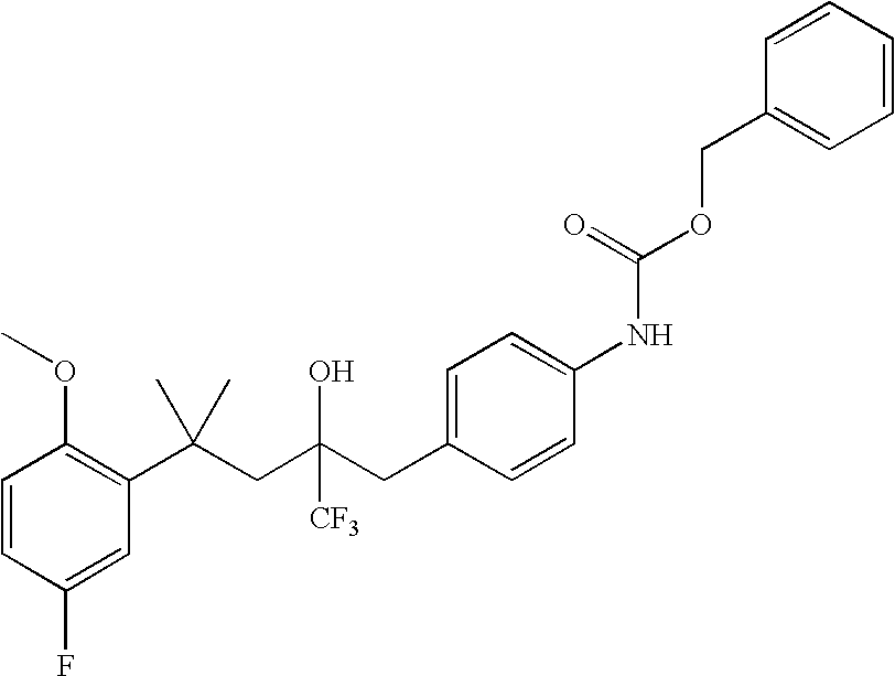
C1(F)=CC(C(CC(CC2=CC=C(NC(OCC3=CC=CC=C3)=O)C=C2)([CF3])O)(C)C)=C(OC)C=C1
